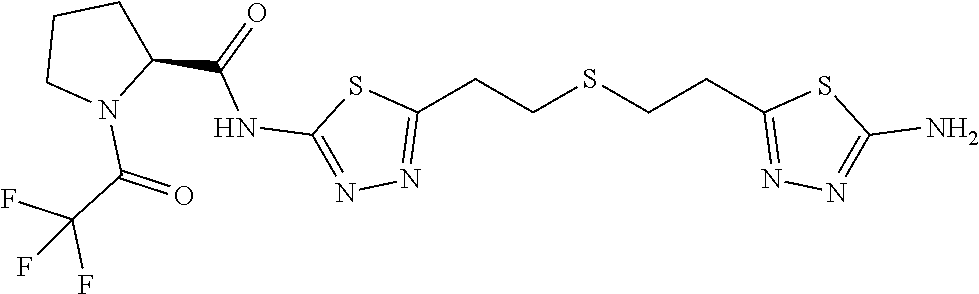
C1(CCSCCC2=NN=C(N)S2)=NN=C(NC(C2CCCN2C(C(F)(F)F)=O)=O)S1
